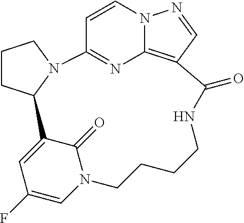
C1CC2N(C1)C1=NC3=C(C=NN3C=C1)C(=O)NCCCCN1C=C(F)C=C2C1=O
